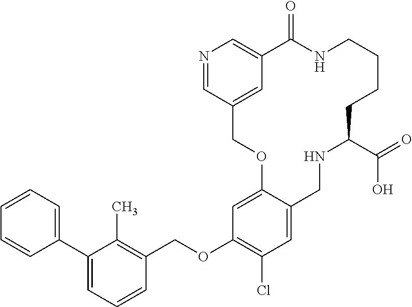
C(OC1=C(Cl)C=C2C(=C1)OCC1=CC(=CN=C1)C(=O)NCCCCC(C(=O)O)NC2)C1=C(C)C(C2=CC=CC=C2)=CC=C1
